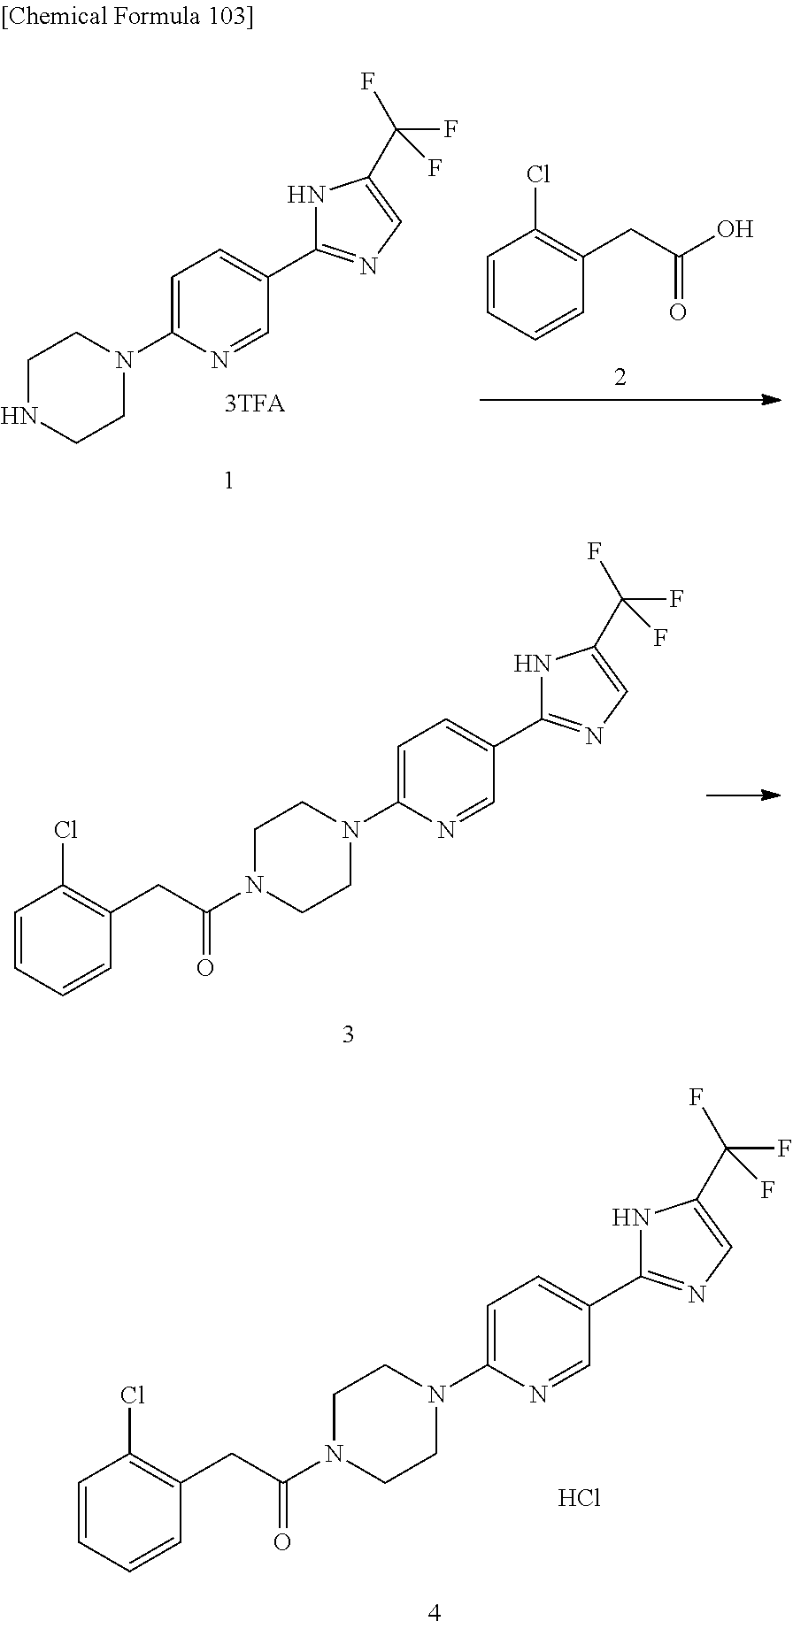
C1NCCN(C2=CC=C(C3=NC=C(C(F)(F)F)N3)C=N2)C1.C1=CC=CC(CC(O)=O)=C1Cl.C1N(C(CC2=C(Cl)C=CC=C2)=O)CCN(C2=CC=C(C3=NC=C(C(F)(F)F)N3)C=N2)C1.C1N(C(CC2=C(Cl)C=CC=C2)=O)CCN(C2=CC=C(C3=NC=C(C(F)(F)F)N3)C=N2)C1.Cl
